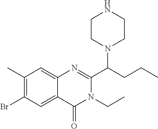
C1CN(C(CCC)C2=NC3=CC(C)=C(Br)C=C3C(=O)N2CC)CCN1
